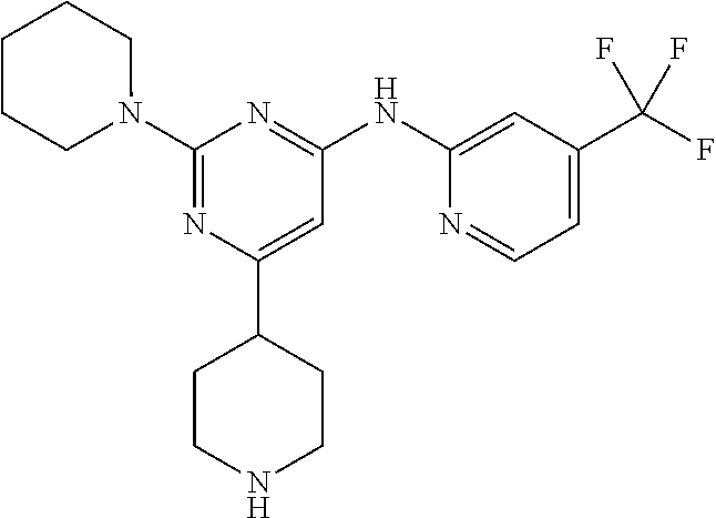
C1(NC2=NC(N3CCCCC3)=NC(C3CCNCC3)=C2)=CC(C(F)(F)F)=CC=N1
